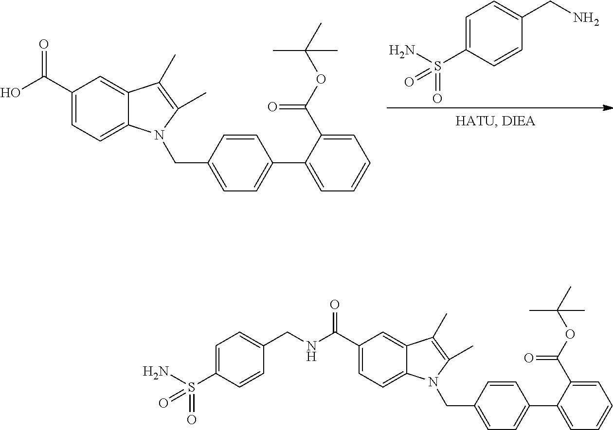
C1(C(=O)O)=CC=C2C(=C1)C(C)=C(C)N2CC1=CC=C(C2=CC=CC=C2C(OC(C)(C)C)=O)C=C1.C1=C(S(N)(=O)=O)C=CC(CN)=C1.C1(C(=O)NCC2=CC=C(S(N)(=O)=O)C=C2)=CC=C2C(=C1)C(C)=C(C)N2CC1=CC=C(C2=CC=CC=C2C(OC(C)(C)C)=O)C=C1
